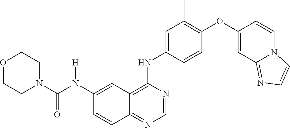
C1=CC(NC2=C3C(=NC=N2)C=CC(N(C(N2CCOCC2)=O)[H])=C3)=CC(C)=C1OC1=CC2=NC=CN2C=C1
